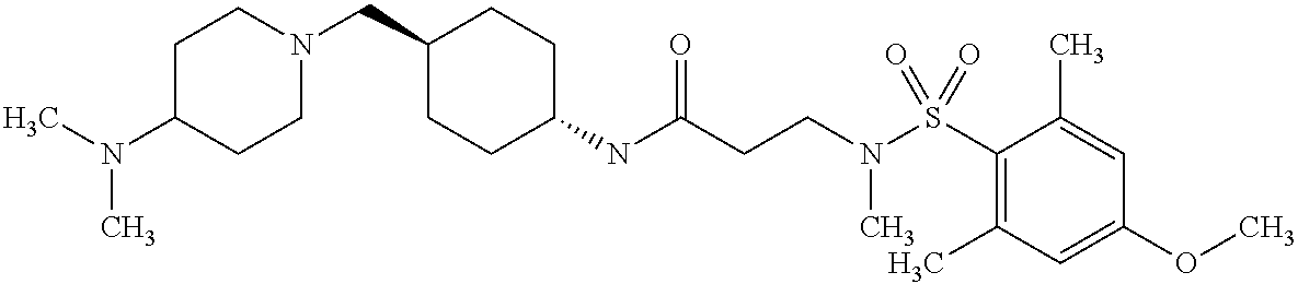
N(C(CCN(S(C1=C(C)C=C(OC)C=C1C)(=O)=O)C)=O)C1CCC(CN2CCC(N(C)C)CC2)CC1
